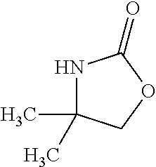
N1C(C)(C)COC1=O
